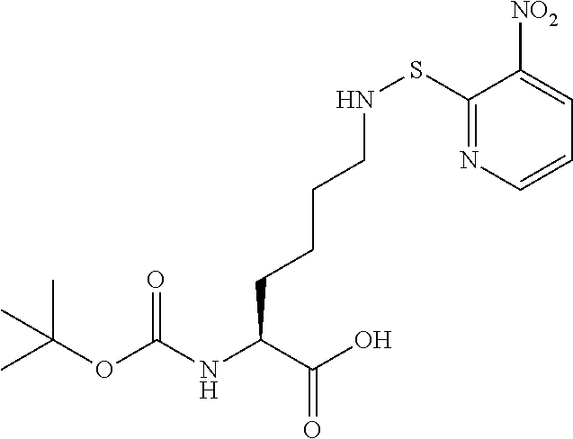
CC(OC(NC(C(O)=O)CCCCNSC1=NC=CC=C1[NO2])=O)(C)C
